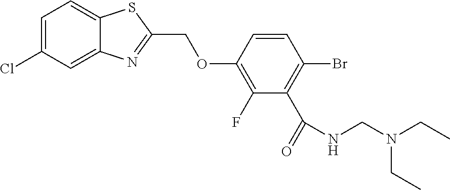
C1=C(Cl)C=C2C(=C1)SC(COC1=C(F)C(C(=O)NCN(CC)CC)=C(Br)C=C1)=N2
